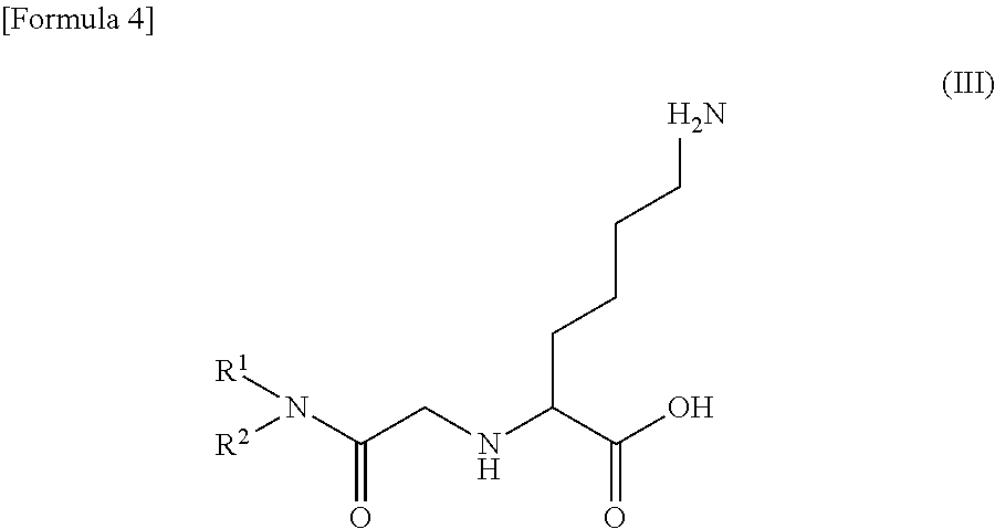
[R2]N(C(CNC(C(O)=O)CCCCN)=O)[R1]
